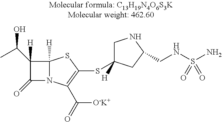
C12([H])N(C(C(=O)[O-K+])=C(SC3([H])CNC(CNS(N)(=O)=O)C3)S1)C(=O)C2(C(C)O)[H]
